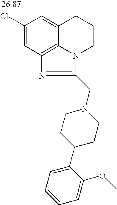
C1(Cl)=CC2=C3C(=C1)CCCN3C(CN1CCC(C3=CC=CC=C3OC)CC1)=N2
